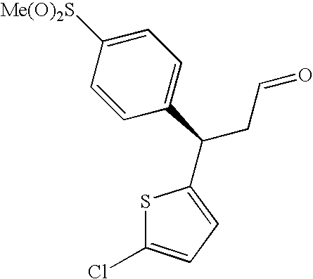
C1=C([Me(O)2S])C=CC(C(CC=O)C2=CC=C(Cl)S2)=C1
